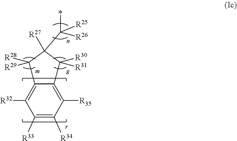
C1([R33])=C([R34])C([R35])=C2C(=C1[R32])C([R29])([R28])C([R27])(C(*)([R25])[R26])C2([R31])[R30]
